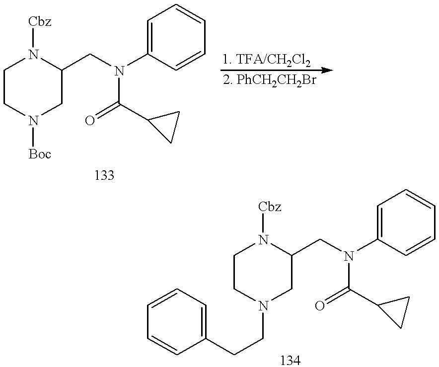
C1CN([Boc])CC(CN(C2=CC=CC=C2)C(=O)C2CC2)N1[Cbz].C1CN(CCC2=CC=CC=C2)CC(CN(C2=CC=CC=C2)C(=O)C2CC2)N1[Cbz]
